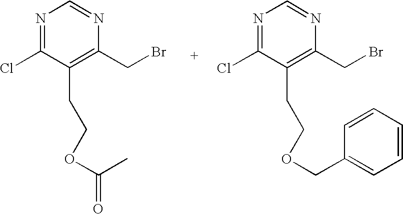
N1=C(Cl)C(CCOC(C)=O)=C(CBr)N=C1.N1=C(Cl)C(CCOCC2=CC=CC=C2)=C(CBr)N=C1
